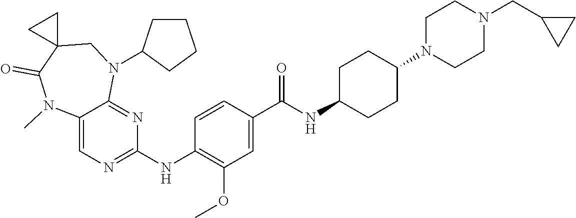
C12=CN=C(NC3=C(OC)C=C(C(NC4CCC(N5CCN(CC6CC6)CC5)CC4)=O)C=C3)N=C1N(C1CCCC1)CC1(C(=O)N2C)CC1
